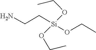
O(CC)[Si](OCC)(CCN)OCC
